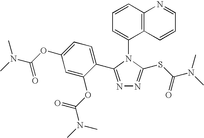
N1=C(C2=CC=C(OC(N(C)C)=O)C=C2OC(N(C)C)=O)N(C2=CC=CC3=C2C=CC=N3)C(SC(N(C)C)=O)=N1
